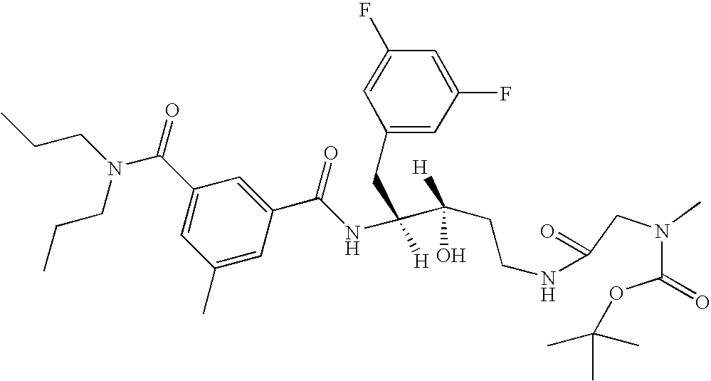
C1(C)=CC(C(NC([H])(CC2=CC(F)=CC(F)=C2)C(O)([H])CCNC(CN(C(OC(C)(C)C)=O)C)=O)=O)=CC(C(N(CCC)CCC)=O)=C1
